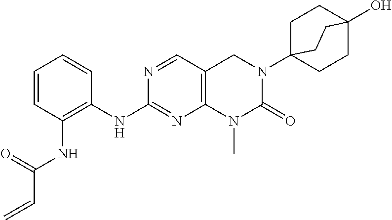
C1(NC2=C(NC(=O)C=C)C=CC=C2)=NC2=C(C=N1)CN(C13CCC(O)(CC1)CC3)C(=O)N2C
